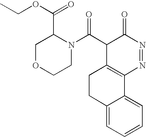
C(OC(=O)C1COCCN1C(C1C2=C(N=NC1=O)C1=CC=CC=C1CC2)=O)C
